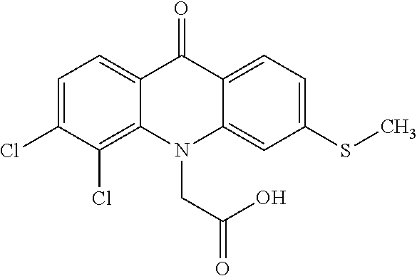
C12=CC=C(Cl)C(Cl)=C1N(CC(=O)O)C1=CC(SC)=CC=C1C2=O
